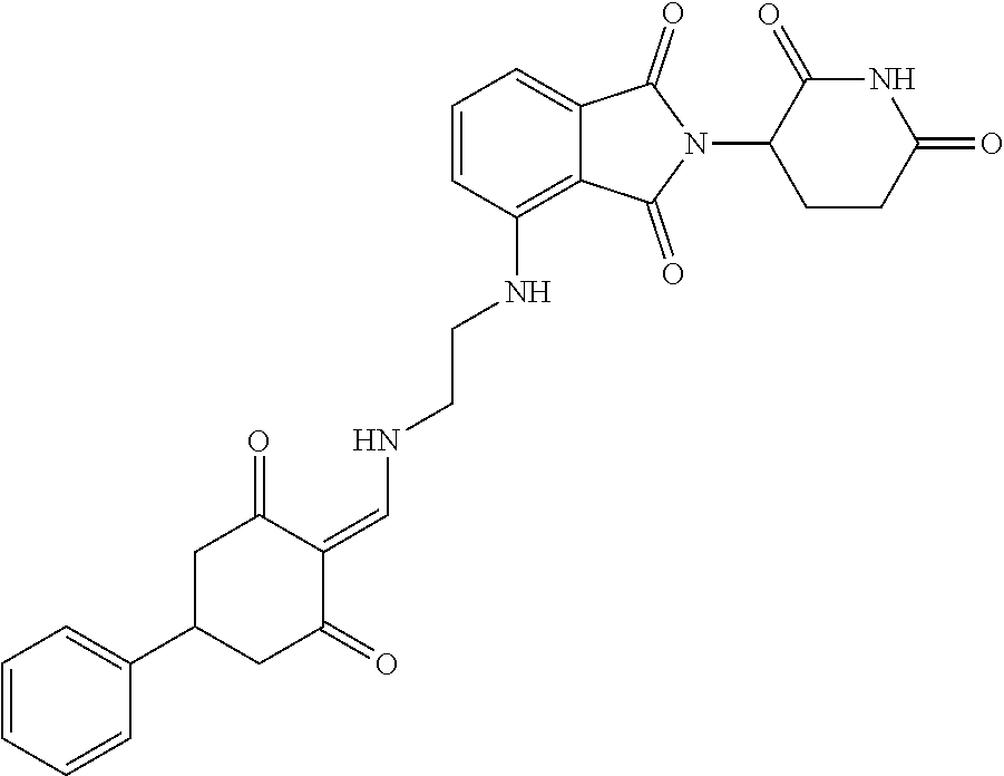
C(CNC1=C2C(=CC=C1)C(=O)N(C1CCC(=O)NC1=O)C2=O)NC=C1C(=O)CC(C2=CC=CC=C2)CC1=O
